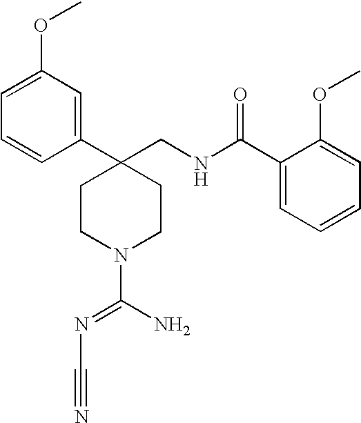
C1(C2(CNC(C3=CC=CC=C3OC)=O)CCN(C(N)=NC#N)CC2)=CC(OC)=CC=C1
